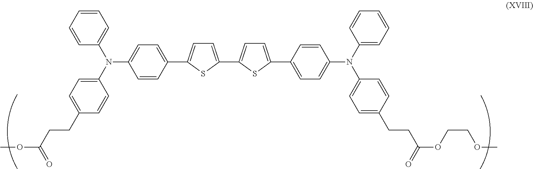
C1=CC=CC(N(C2=CC=C(CCC(OC)=O)C=C2)C2=CC=C(C3=CC=C(C4=CC=C(C5=CC=C(N(C6=CC=CC=C6)C6=CC=C(CCC(OCCOC)=O)C=C6)C=C5)S4)S3)C=C2)=C1
